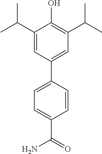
C1(C(C)C)=CC(C2=CC=C(C(=O)N)C=C2)=CC(C(C)C)=C1O
